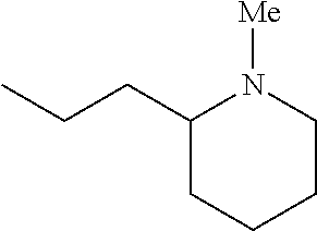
CCCC1CCCCN1[Me]
